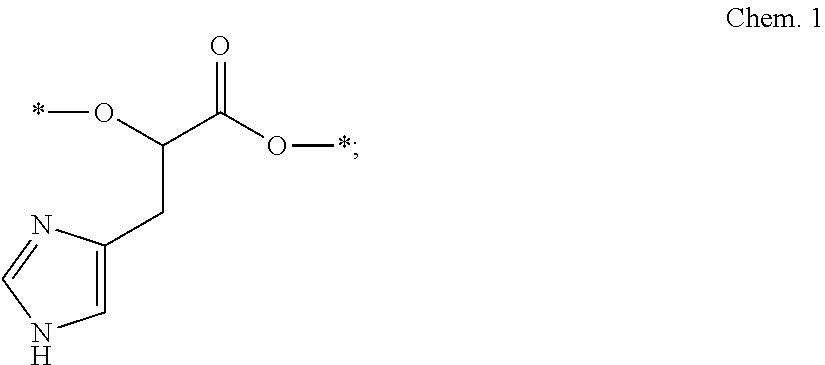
C1(CC(C(O*)=O)O*)=CNC=N1
